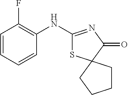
C1=CC=CC(NC2=NC(=O)C3(S2)CCCC3)=C1F
